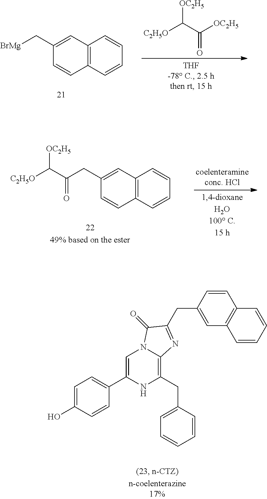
C12=C(C=CC=C1)C=CC(C[BrMg])=C2.[C2H5O]C(C([OC2H5])=O)[OC2H5].C1=C(O)C=CC(C2=CN3C(=C(CC4=CC=CC=C4)N2)N=C(CC2=CC4=C(C=C2)C=CC=C4)C3=O)=C1.C12=C(C=CC=C1)C=CC(CC(C([C2H5O])[OC2H5])=O)=C2
